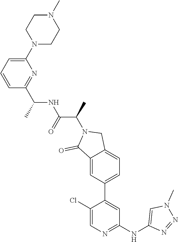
C1(N2CCN(C)CC2)=CC=CC(C(NC(C(C)N2C(=O)C3=CC(C4=CC(NC5=CN(C)N=N5)=NC=C4Cl)=CC=C3C2)=O)C)=N1
